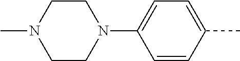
C1CN(C2=CC=C(C)C=C2)CCN1C
